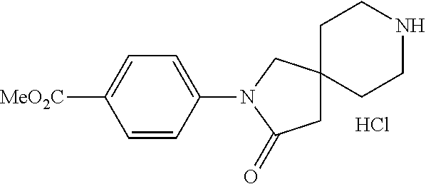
C1=CC(N2C(=O)CC3(C2)CCNCC3)=CC=C1[MeO2C].Cl
